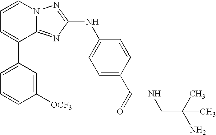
C1=C(C2=CC=CN3C2=NC(NC2=CC=C(C(=O)NCC(N)(C)C)C=C2)=N3)C=C([OCF3])C=C1
